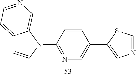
C12=CC=NC=C1N(C1=NC=C(C3=CN=CS3)C=C1)C=C2
